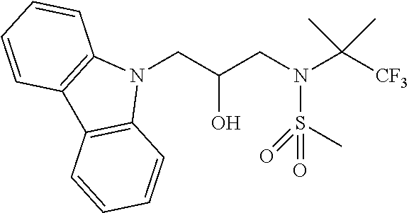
N1(CC(CN(S(=O)(=O)C)C([CF3])(C)C)O)C2=C(C3=C1C=CC=C3)C=CC=C2
